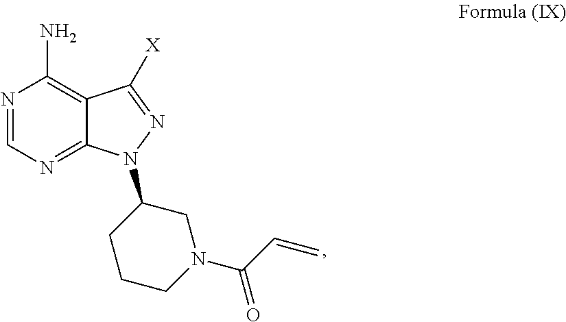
N1=CN=C2C(=C1N)C([X])=NN2C1CCCN(C(C=C)=O)C1
